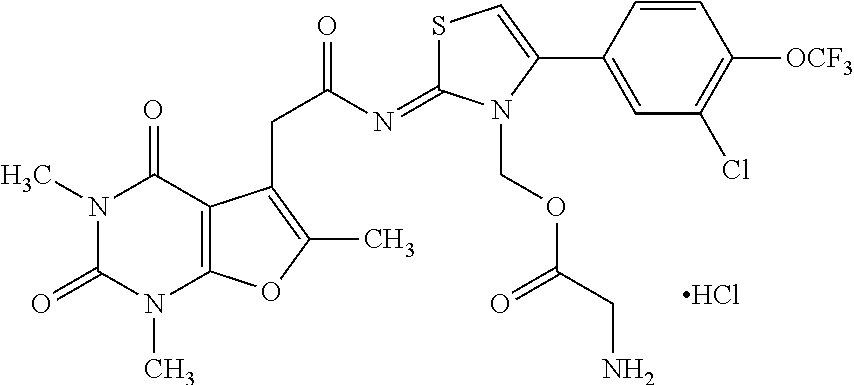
N1(C)C(=O)N(C)C2=C(C1=O)C(CC(=O)N=C1SC=C(C3=CC(Cl)=C([OCF3])C=C3)N1COC(CN)=O)=C(C)O2.Cl
